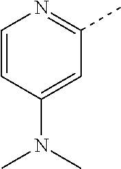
C1=CC(N(C)C)=CC(C)=N1
